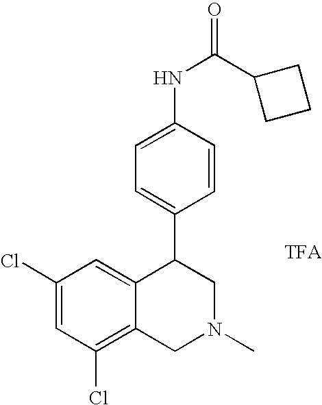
C1(Cl)=C2C(=CC(Cl)=C1)C(C1=CC=C(NC(C3CCC3)=O)C=C1)CN(C)C2
